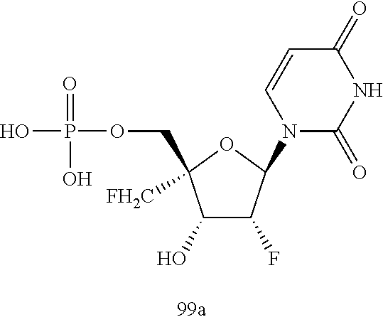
OP(=O)(O)OCC1([FH2C])C(O)C(F)C(N2C(=O)NC(=O)C=C2)O1
